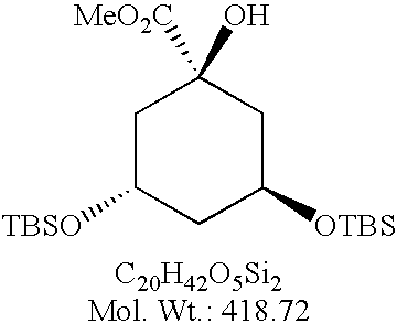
C1C([TBSO])CC([OTBS])CC1([MeO2C])O
